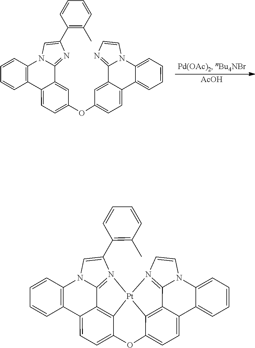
C1=CN=C2N1C1=CC=CC=C1C1=CC=C(OC3=CC=C4C5=C(N6C=C(C7=C(C)C=CC=C7)N=C6C4=C3)C=CC=C5)C=C12.[AcOH].C1=CN2=C3N1C1=CC=CC=C1C1=CC=C4C(=C13)[Pt]21N2=C3N(C=C2C2=C(C)C=CC=C2)C2=C(C=CC=C2)C2=CC=C(C1=C23)O4
